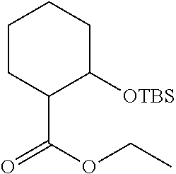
C1CC(C(OCC)=O)C([OTBS])CC1
